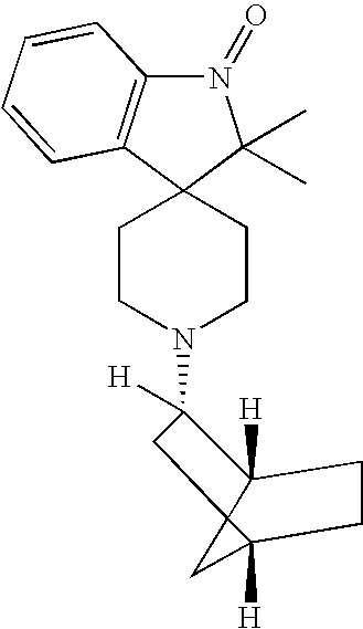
C1CN(C2([H])C3([H])C4(C([H])(C4)CC3)C2)CCC12C(C)(C)N(=O)C1=C2C=CC=C1
